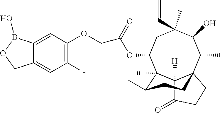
C12([H])C(=O)CCC13C(C)C(O)C(C)(C=C)CC(OC(COC1=C(F)C=C4C(=C1)B(O)OC4)=O)C2(C)C(C)CC3
